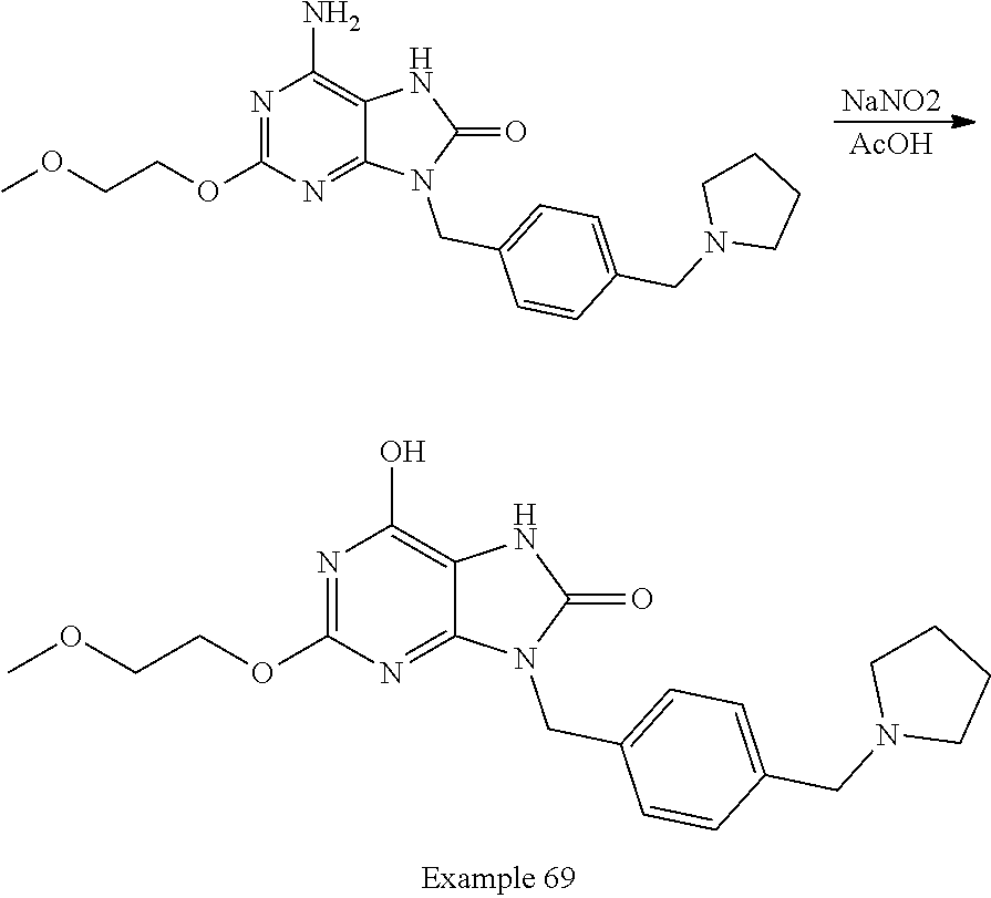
N1=C(OCCOC)N=C2C(=C1O)NC(=O)N2CC1=CC=C(CN2CCCC2)C=C1.N1=C(OCCOC)N=C2C(=C1N)NC(=O)N2CC1=CC=C(CN2CCCC2)C=C1.[NaNO2].[AcOH]
